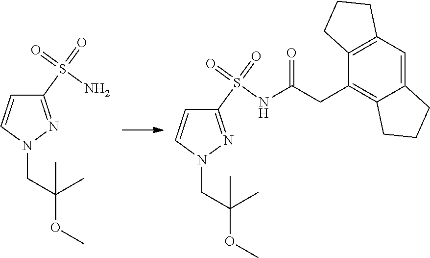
N1(CC(C)(C)OC)N=C(S(N)(=O)=O)C=C1.N(C(CC1=C2C(=CC3=C1CCC3)CCC2)=O)S(C1=NN(CC(C)(C)OC)C=C1)(=O)=O
